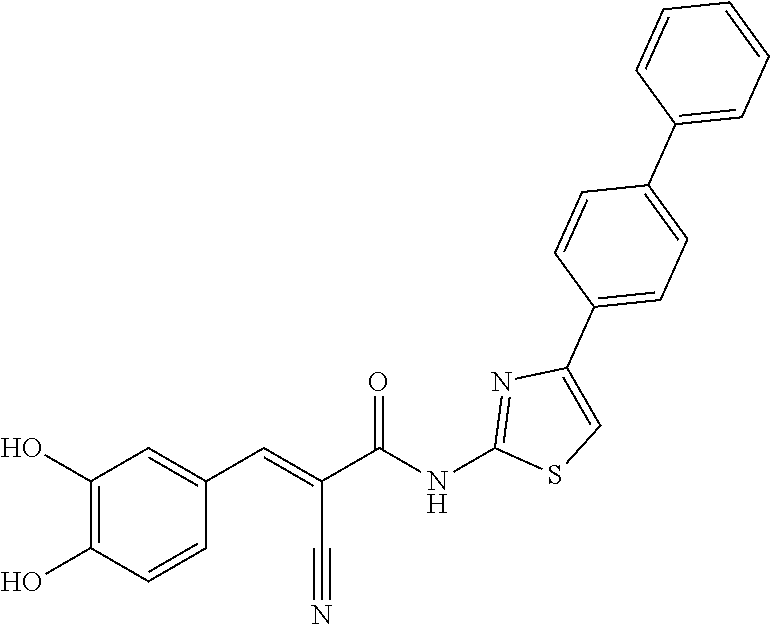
C1=CC=C(C2=CC=C(C3=CSC(NC(C(=CC4=CC(O)=C(O)C=C4)C#N)=O)=N3)C=C2)C=C1
